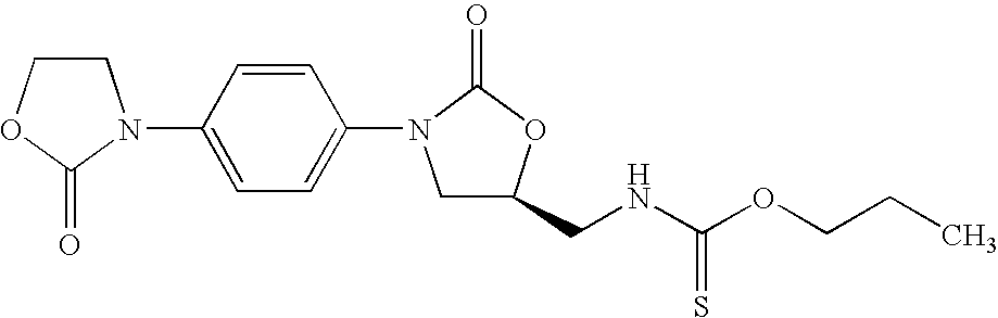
C1COC(=O)N1C1=CC=C(N2CC(CNC(OCCC)=S)OC2=O)C=C1
